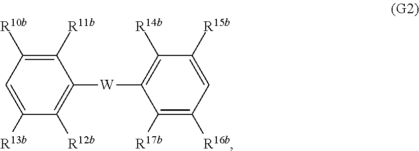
C1([R11b])=C([R10b])C=C([R13b])C([R12b])=C1[W]C1=C([R14b])C([R15b])=CC([R16b])=C1[R17b]
